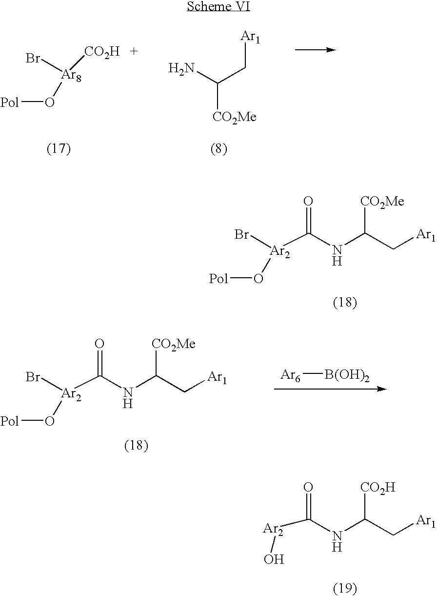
[Ar8]([CO2H   +])(O[Pol])Br.C([CO2Me])(N)C[Ar1].[Ar2](C(NC(C[Ar1])[CO2Me])=O)(O[Pol])Br.[Ar2](C(NC(C[Ar1])[CO2H])=O)O.[Ar6][B(OH)2].[Ar2](C(NC(C[Ar1])[CO2Me])=O)(O[Pol])Br
